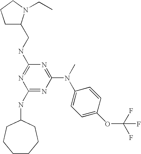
C1(NC2CCCCCC2)=NC(N(C2=CC=C(OC(F)(F)F)C=C2)C)=NC(NCC2CCCN2CC)=N1
